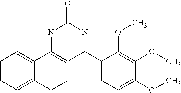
C1=CC=C2C(=C1)C1=C(CC2)C(C2=CC=C(OC)C(OC)=C2OC)NC(=O)N1
